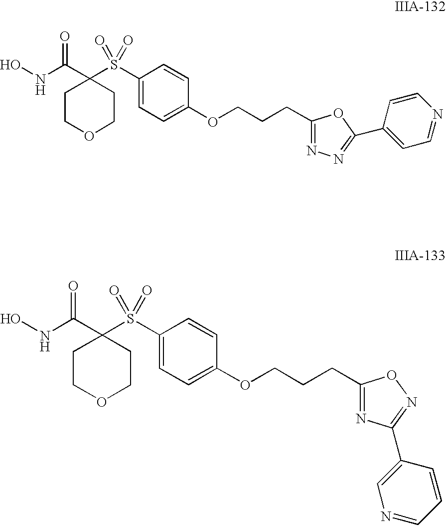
C1(S(=O)(=O)C2(C(NO)=O)CCOCC2)=CC=C(OCCCC2=NN=C(C3=CC=NC=C3)O2)C=C1.C1(S(=O)(=O)C2(C(NO)=O)CCOCC2)=CC=C(OCCCC2=NC(C3=CN=CC=C3)=NO2)C=C1
